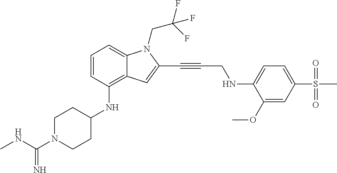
C(N1CCC(NC2=C3C(=CC=C2)N(CC(F)(F)F)C(C#CCNC2=CC=C(S(C)(=O)=O)C=C2OC)=C3)CC1)(NC)=N
